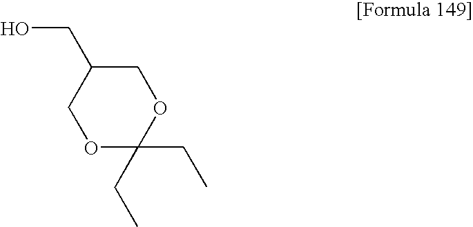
OCC1COC(CC)(CC)OC1
